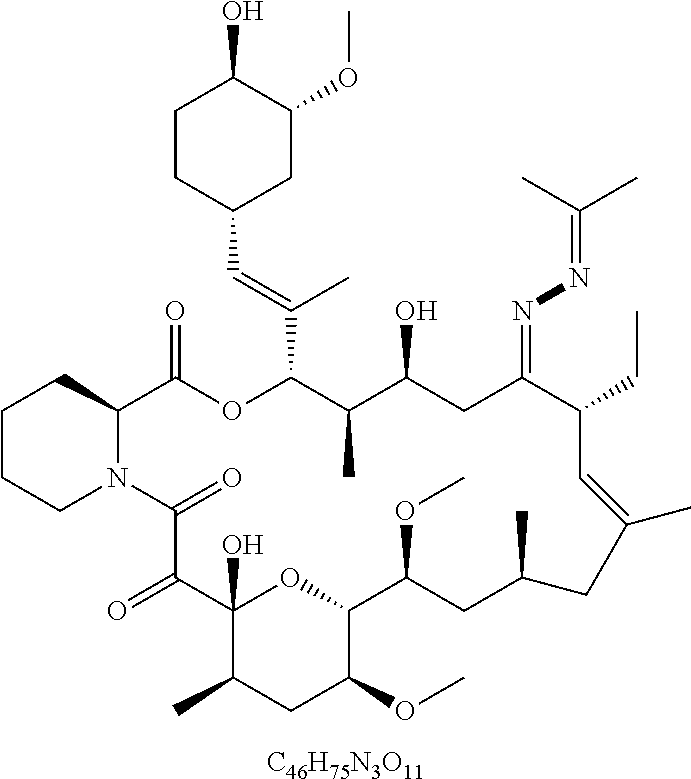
[C46H75N3O11].C1CCN2C(C1)C(=O)OC(C(=CC1CC(OC)C(O)CC1)C)C(C)C(O)CC(=NN=C(C)C)C(CC)C=C(C)CC(C)CC(OC)C1OC(O)(C(=O)C2=O)C(C)CC1OC
